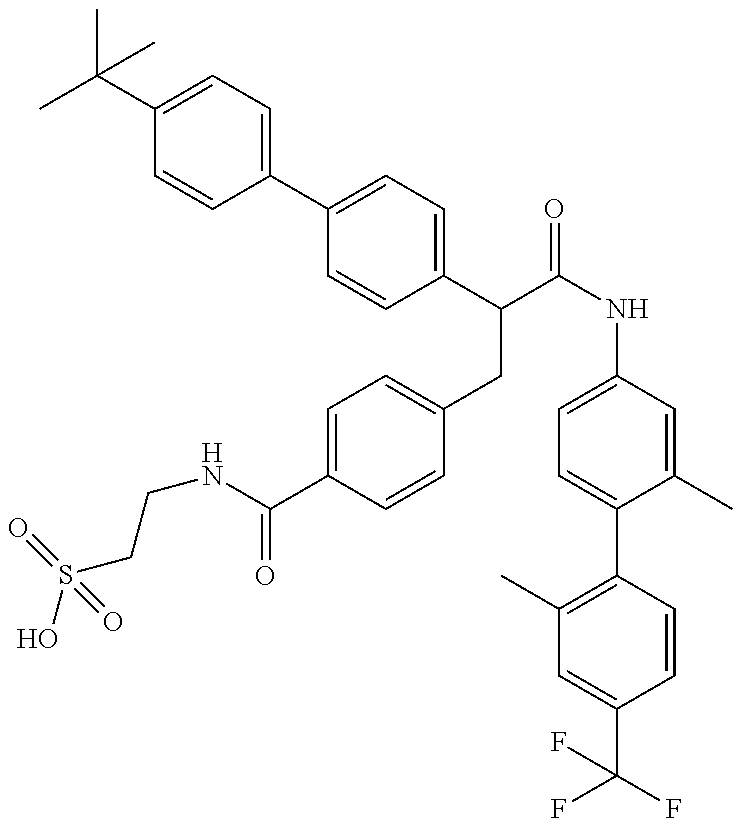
OS(CCNC(=O)C1=CC=C(CC(C2=CC=C(C3=CC=C(C(C)(C)C)C=C3)C=C2)C(=O)NC2=CC=C(C3=C(C)C=C(C(F)(F)F)C=C3)C(C)=C2)C=C1)(=O)=O
